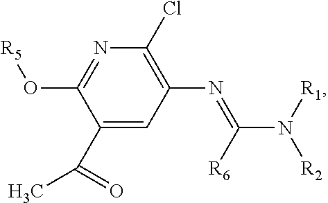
C1(C(C)=O)=CC(N=C([R6])N([R1])[R2])=C(Cl)N=C1O[R5]
